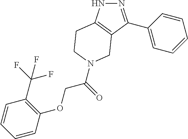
N1N=C(C2=CC=CC=C2)C2=C1CCN(C(COC1=C(C(F)(F)F)C=CC=C1)=O)C2
